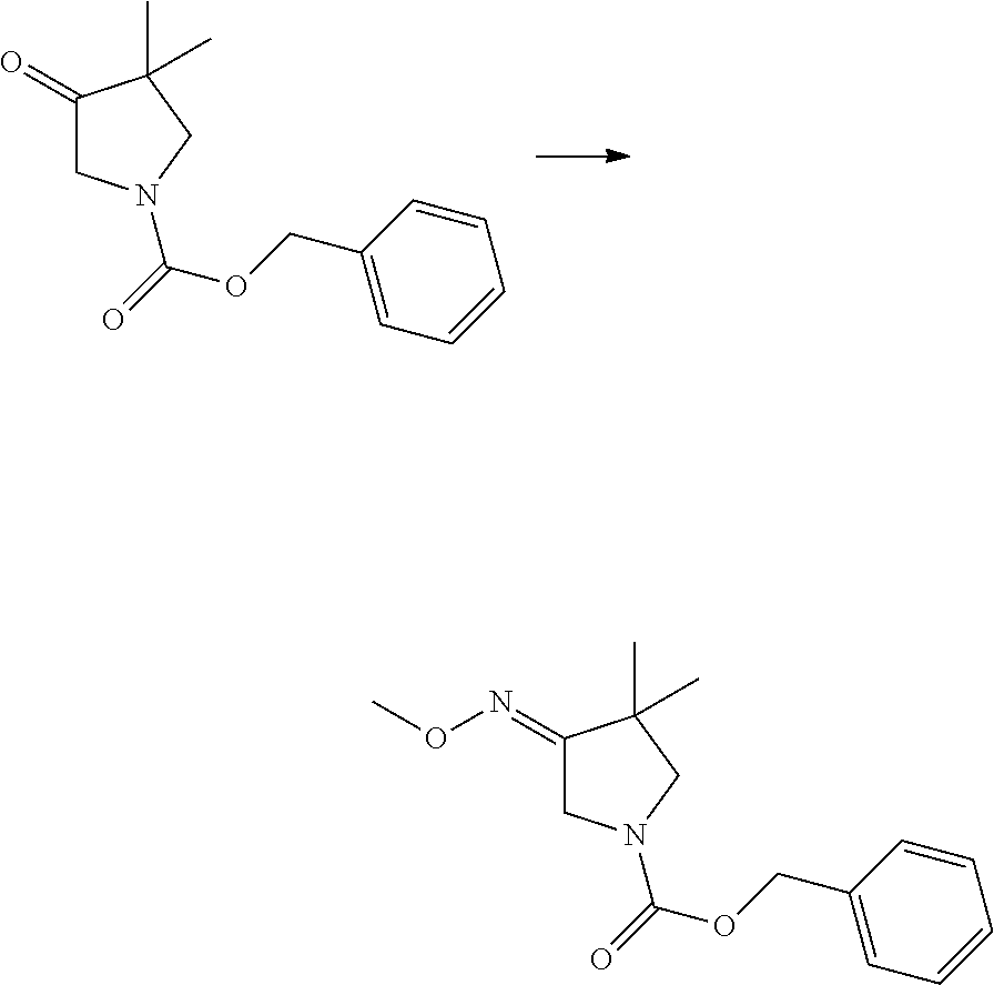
C1(=O)CN(C(OCC2=CC=CC=C2)=O)CC1(C)C.C1(=NOC)CN(C(OCC2=CC=CC=C2)=O)CC1(C)C
